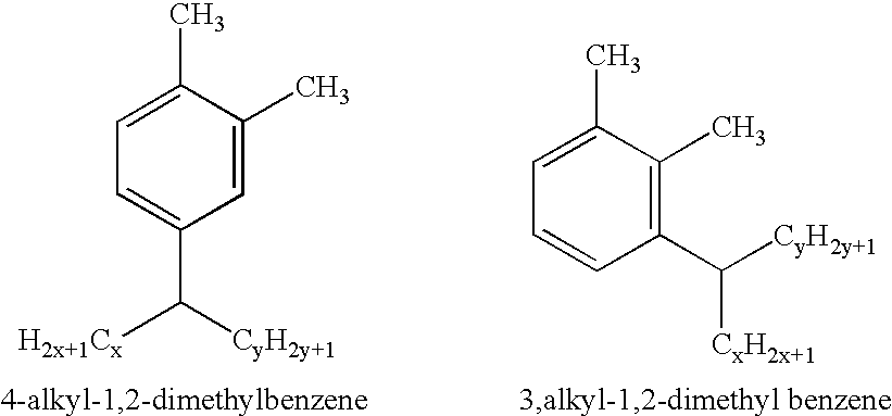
C1=C(C)C(C)=C(C([CyH2y+1])[CxH2x+1])C=C1.C1=C(C)C(C)=CC(C([CyH2y+1])[H2x+1Cx])=C1
